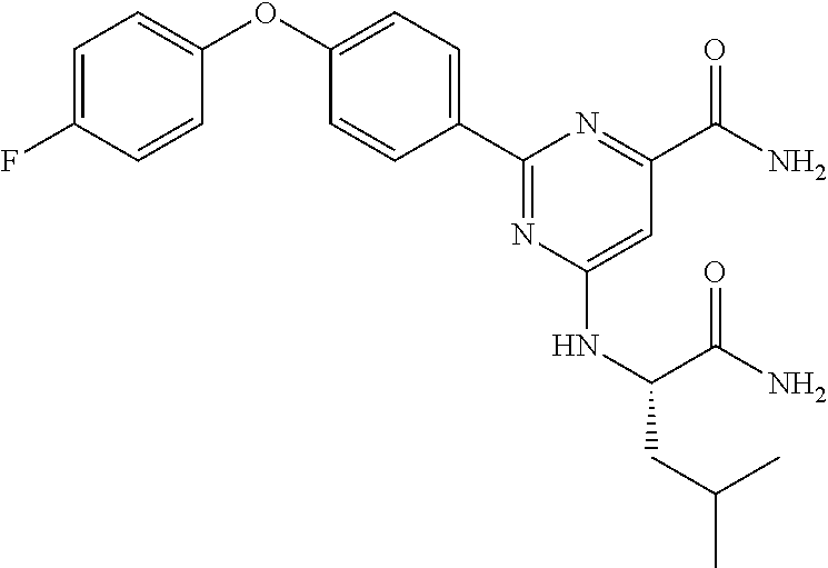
C1(C2=NC(NC(C(N)=O)CC(C)C)=CC(C(N)=O)=N2)=CC=C(OC2=CC=C(F)C=C2)C=C1
